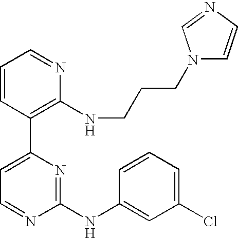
C1=CC(C2=CC=NC(NC3=CC(Cl)=CC=C3)=N2)=C(NCCCN2C=CN=C2)N=C1
